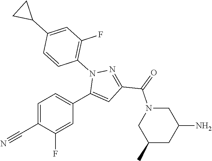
C1=C(C#N)C(F)=CC(C2=CC(C(=O)N3CC(C)CC(N)C3)=NN2C2=C(F)C=C(C3CC3)C=C2)=C1
